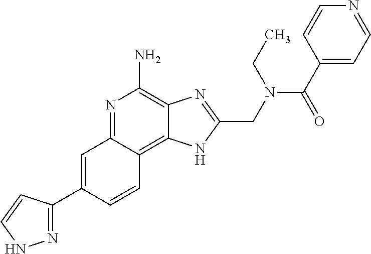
C1=C(C2=NNC=C2)C=CC2=C3C(=C(N)N=C12)N=C(CN(C(C1=CC=NC=C1)=O)CC)N3
